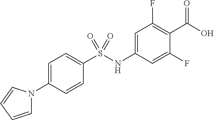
C1=C(N2C=CC=C2)C=CC(S(NC2=CC(F)=C(C(O)=O)C(F)=C2)(=O)=O)=C1
